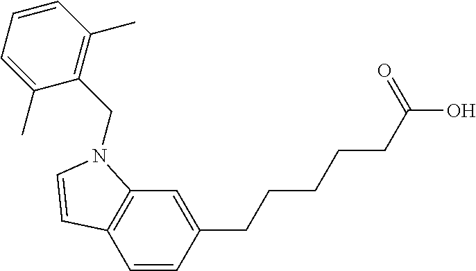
C1(CCCCCC(O)=O)=CC2=C(C=C1)C=CN2CC1=C(C)C=CC=C1C
